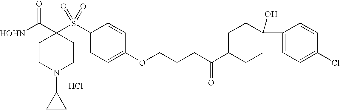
[HOHN]C(C1(S(C2=CC=C(OCCCC(C3CCC(C4=CC=C(Cl)C=C4)(O)CC3)=O)C=C2)(=O)=O)CCN(C2CC2)CC1)=O.Cl
